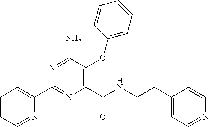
C1(C(=O)NCCC2=CC=NC=C2)=C(OC2=CC=CC=C2)C(N)=NC(C2=CC=CC=N2)=N1
